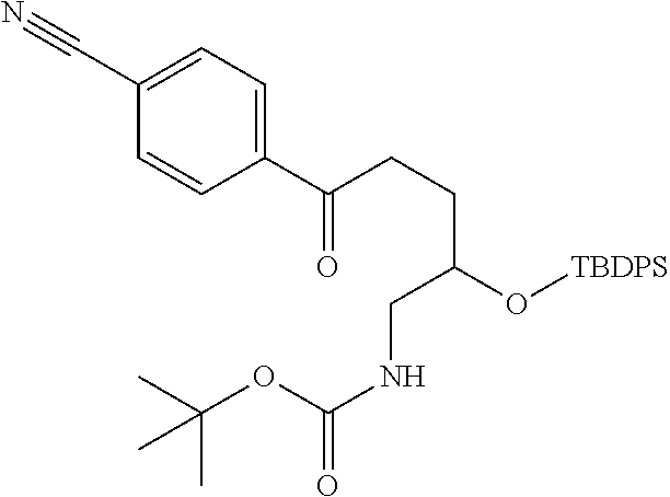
C1(C(CCC(O[TBDPS])CNC(OC(C)(C)C)=O)=O)=CC=C(C#N)C=C1
